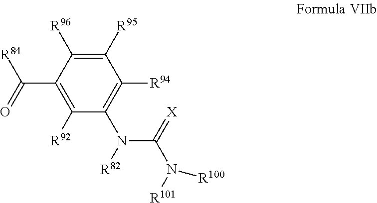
C1([R92])=C(C([R84])=O)C([R96])=C([R95])C([R94])=C1N(C(N([R100])[R101])=[X])[R82]
